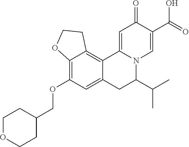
C12=C3C(=C(OCC4CCOCC4)C=C1CC(C(C)C)N1C2=CC(=O)C(C(O)=O)=C1)OCC3
